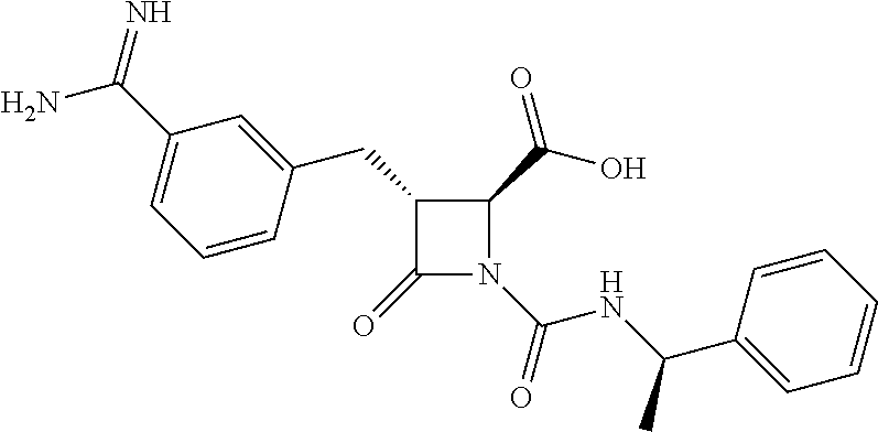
C1(CC2=CC(C(=N)N)=CC=C2)C(=O)N(C(=O)NC(C2=CC=CC=C2)C)C1C(O)=O
